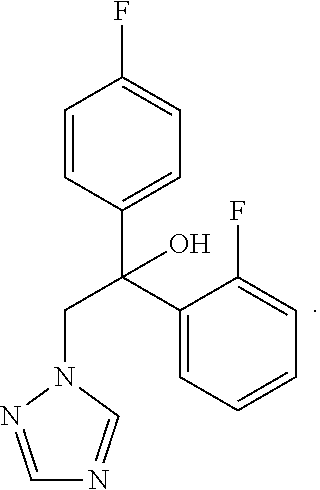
N1=CN(CC(C2=CC=C(F)C=C2)(C2=CC=CC=C2F)O)N=C1
